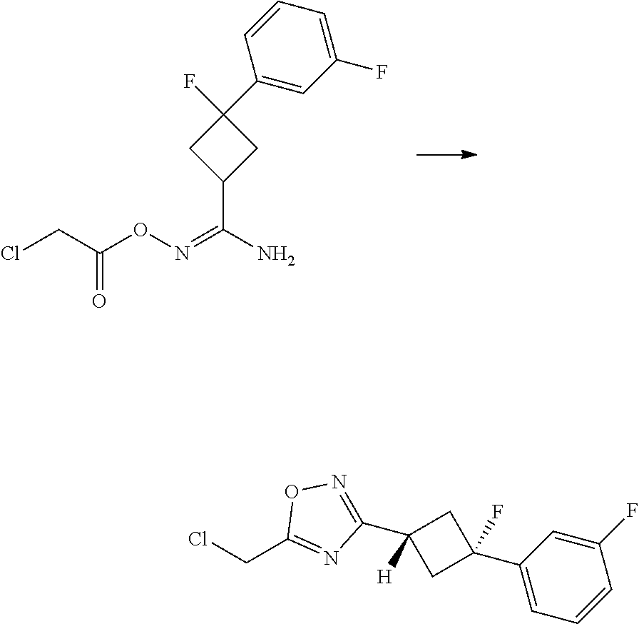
C1C(C(N)=NOC(CCl)=O)CC1(F)C1=CC(F)=CC=C1.C1(C2=NOC(CCl)=N2)([H])CC(C2=CC=CC(F)=C2)(F)C1
